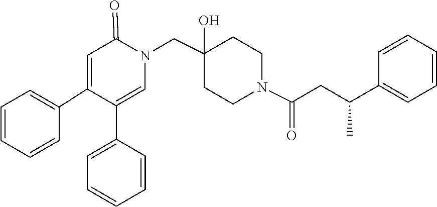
C1(C2=CC=CC=C2)=CN(CC2(O)CCN(C(=O)CC(C3=CC=CC=C3)C)CC2)C(=O)C=C1C1=CC=CC=C1
